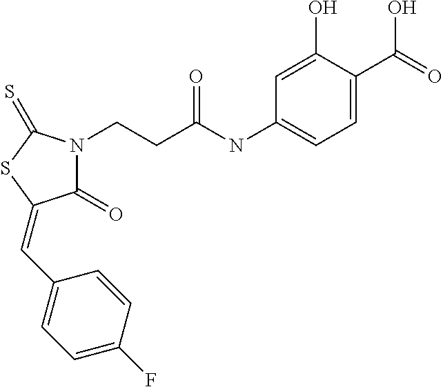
C1(=O)N(CCC(NC2=CC=C(C(=O)O)C(O)=C2)=O)C(=S)SC1=CC1=CC=C(F)C=C1
